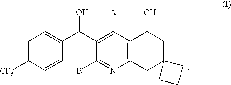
C1=C([CF3])C=CC(C(C2=C([A])C3=C(N=C2B)CC2(CC3O)CCC2)O)=C1
